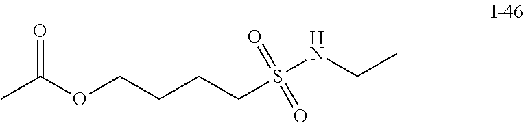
CC(OCCCCS(NCC)(=O)=O)=O
